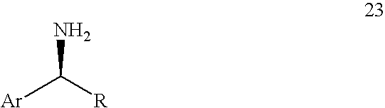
C([Ar])([R])N
